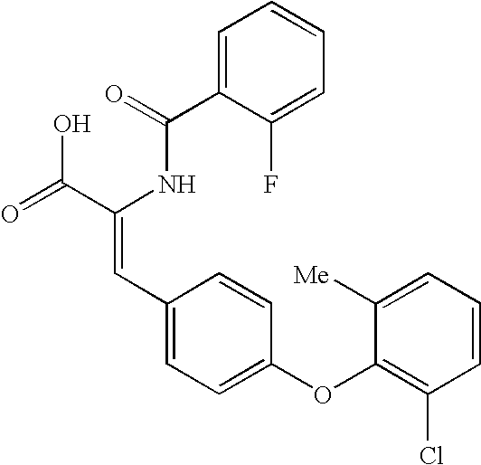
C(=O)(NC(C(=O)O)=CC1=CC=C(OC2=C(Cl)C=CC=C2[Me])C=C1)C1=CC=CC=C1F
